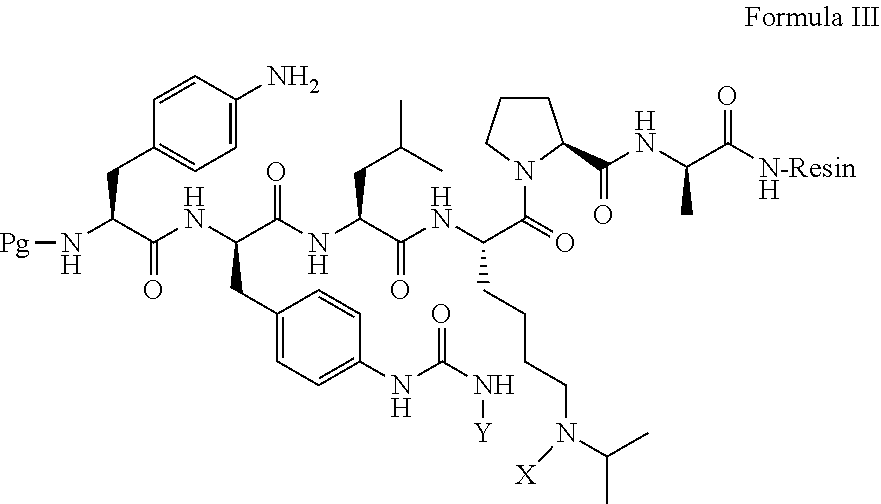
N(C(CC1=CC=C(NC(N[Y])=O)C=C1)C(=O)NC(C(=O)NC(C(N1C(C(NC(C([N-ResinH])=O)C)=O)CCC1)=O)CCCCN([X])C(C)C)CC(C)C)C(C(N[Pg])CC1=CC=C(N)C=C1)=O
